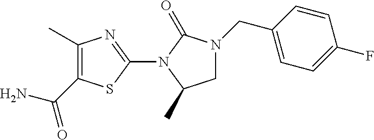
C1(C)=C(C(N)=O)SC(N2C(=O)N(CC3=CC=C(F)C=C3)CC2C)=N1
